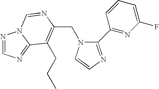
C(N1C(C2=NC(F)=CC=C2)=NC=C1)C1=C(CCC)C2=NC=NN2C=N1
